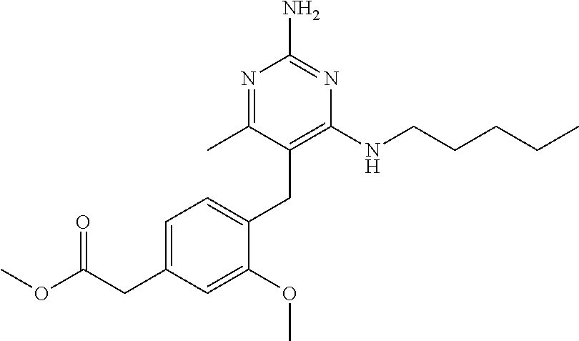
N1=C(C)C(CC2=CC=C(CC(OC)=O)C=C2OC)=C(NCCCCC)N=C1N
